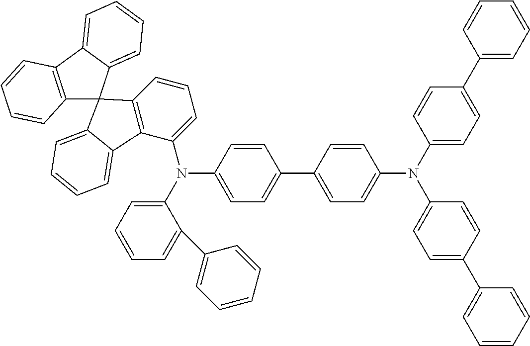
C12=C(C3=CC=CC=C3C13C1=C(C(N(C4=CC=C(C5=CC=C(N(C6=CC=C(C7=CC=CC=C7)C=C6)C6=CC=C(C7=CC=CC=C7)C=C6)C=C5)C=C4)C4=CC=CC=C4C4=CC=CC=C4)=CC=C1)C1=CC=CC=C31)C=CC=C2
